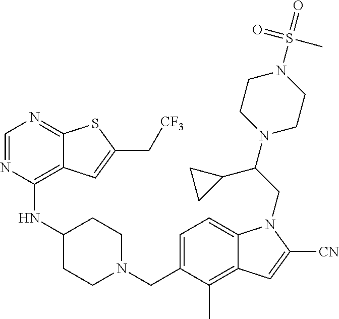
C1=NC(NC2CCN(CC3=CC=C4C(=C3C)C=C([CN])N4CC(N3CCN(S(C)(=O)=O)CC3)C3CC3)CC2)=C2C(=N1)SC(C[CF3])=C2
